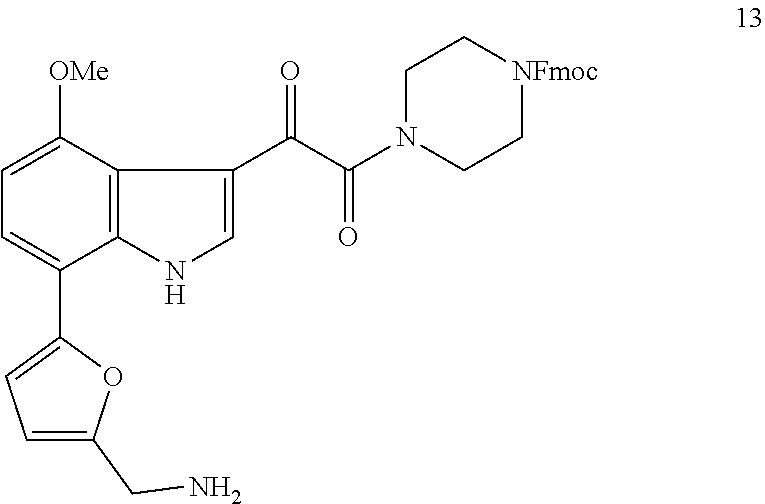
C1=C(C2=CC=C(CN)O2)C2=C(C([OMe])=C1)C(C(C(N1CC[NFmoc]CC1)=O)=O)=CN2
